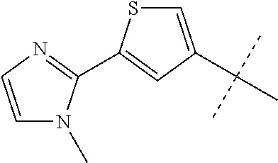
C1=CN=C(C2=CC(C(C)(C)C)=CS2)N1C
